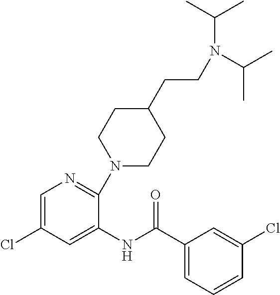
N(CCC1CCN(C2=NC=C(Cl)C=C2NC(C2=CC=CC(Cl)=C2)=O)CC1)(C(C)C)C(C)C
